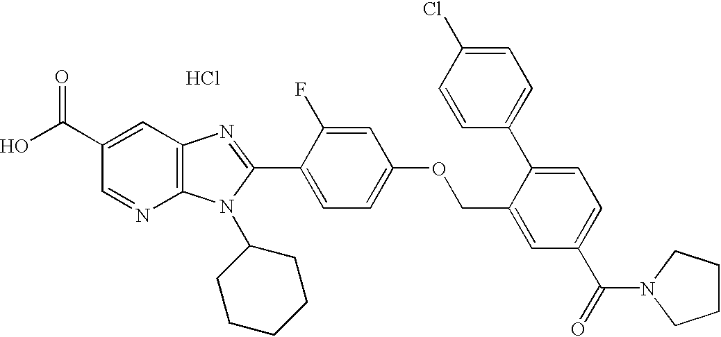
O=C(C1=CC2=C(N=C1)N(C1CCCCC1)C(C1=CC=C(OCC3=CC(C(=O)N4CCCC4)=CC=C3C3=CC=C(Cl)C=C3)C=C1F)=N2)O.Cl
